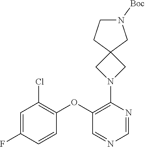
C1=C(F)C=CC(OC2=C(N3CC4(C3)CN([Boc])CC4)N=CN=C2)=C1Cl
